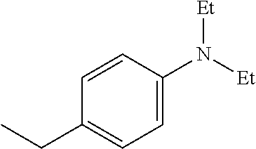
C1=C(N([Et])[Et])C=CC(CC)=C1
